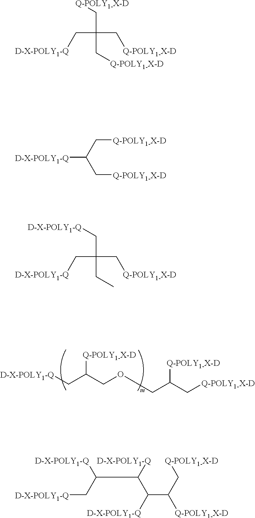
[D-X-POLY1-Q]CC(COCC(C[Q-POLY1-X-D])[Q-POLY1-X-D])[Q-POLY1-X-D].[D-X-POLY1-Q]CC(C[Q-POLY1-X-D])(C[Q-POLY1-X-D])C[Q-POLY1-X-D].[D-X-POLY1-Q]C(C[Q-POLY1-X-D])C[Q-POLY1-X-D].[D-X-POLY1-Q]CC(C[Q-POLY1-X-D])(CC)C[D-X-POLY1-Q].C(C([D-X-POLY1-Q])C([D-X-POLY1-Q])C(C[Q-POLY1-X-D])[Q-POLY1-X-D])(C[D-X-POLY1-Q])[D-X-POLY1-Q]
